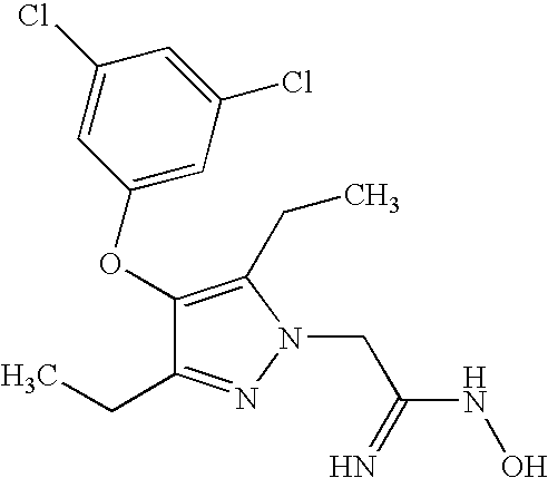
C1(OC2=CC(Cl)=CC(Cl)=C2)=C(CC)N(CC(NO)=N)N=C1CC
